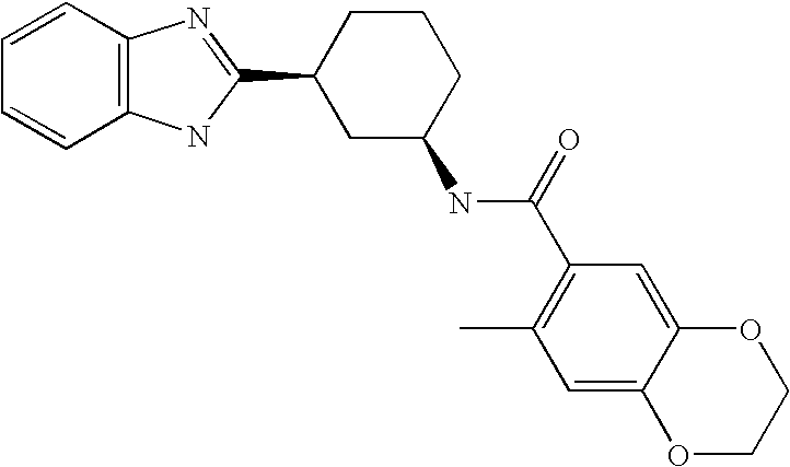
C1=CC2=C(C=C1)NC(C1CC(NC(C3=C(C)C=C4C(=C3)OCCO4)=O)CCC1)=N2
